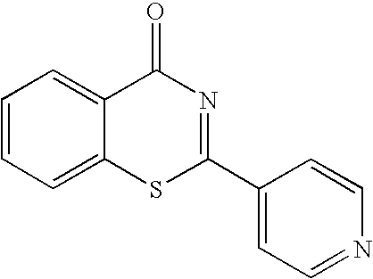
C1=CC=C2C(=C1)C(=O)N=C(C1=CC=NC=C1)S2
